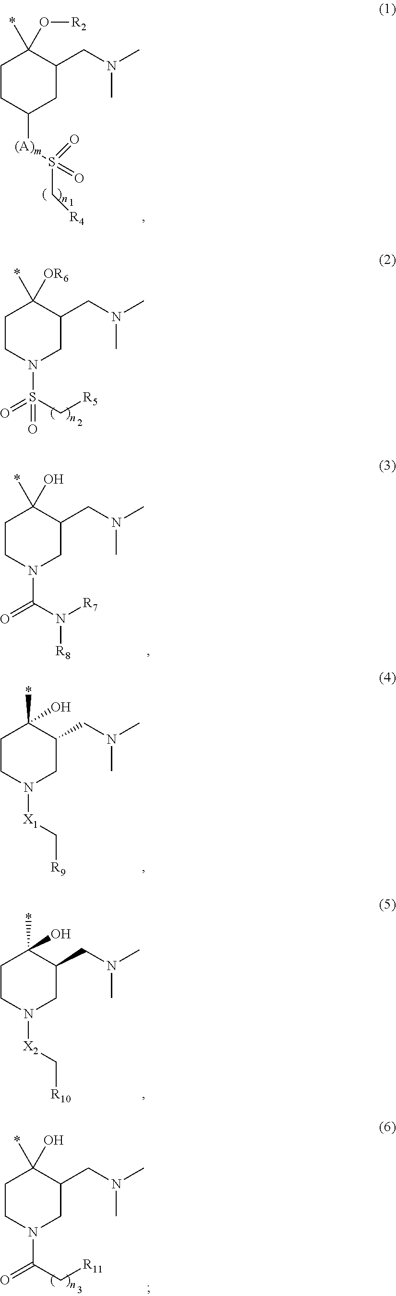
C1CN(S(=O)(C[R5])=O)CC(CN(C)C)C1(*)[OR6].C1CN([X1]C[R9])CC(CN(C)C)C1(*)O.C1CN([X2]C[R10])CC(CN(C)C)C1(*)O.C1CN(C(=O)C[R11])CC(CN(C)C)C1(*)O.C1CC([(A)m]S(=O)(=O)C[R4])CC(CN(C)C)C1(*)O[R2].C1CN(C(=O)N([R7])[R8])CC(CN(C)C)C1(*)O
